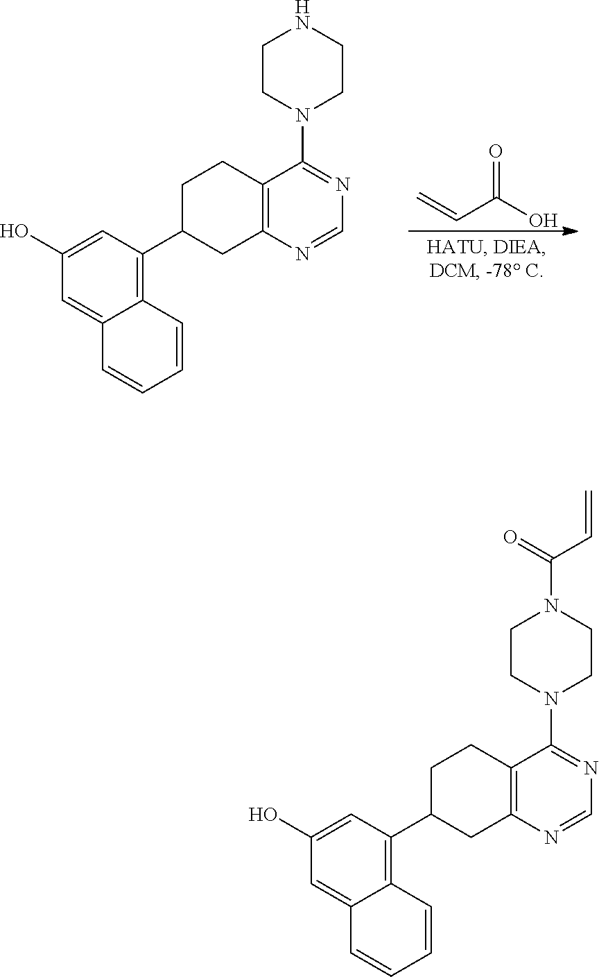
C1(O)=CC(C2CC3=C(CC2)C(N2CCN(C(=O)C=C)CC2)=NC=N3)=C2C(=C1)C=CC=C2.C1(O)=CC(C2CC3=C(CC2)C(N2CCNCC2)=NC=N3)=C2C(=C1)C=CC=C2.C=CC(O)=O
